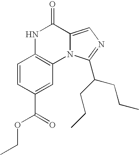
N1C2=C(N3C(=CN=C3C(CCC)CCC)C1=O)C=C(C(OCC)=O)C=C2
